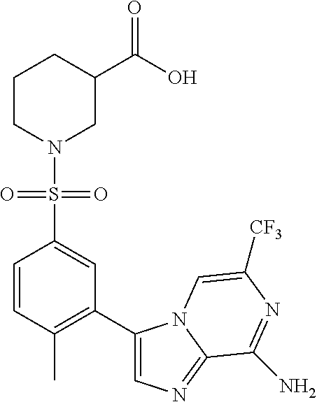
C1=CC(C)=C(C2=CN=C3N2C=C([CF3])N=C3N)C=C1S(N1CC(C(O)=O)CCC1)(=O)=O
